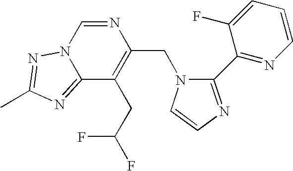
N1=CN2C(=NC(C)=N2)C(CC(F)F)=C1CN1C(C2=NC=CC=C2F)=NC=C1
